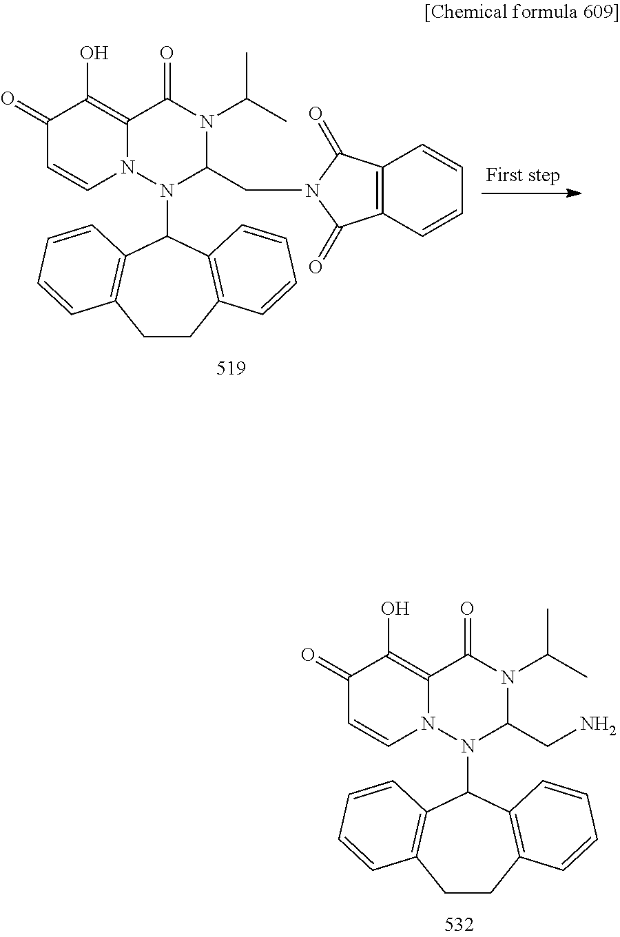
C1(=O)C=CN2C(=C1O)C(=O)N(C(C)C)C(CN1C(=O)C3=C(C1=O)C=CC=C3)N2C1C2=C(CCC3=C1C=CC=C3)C=CC=C2.C1(=O)C=CN2C(=C1O)C(=O)N(C(C)C)C(CN)N2C1C2=C(CCC3=C1C=CC=C3)C=CC=C2
